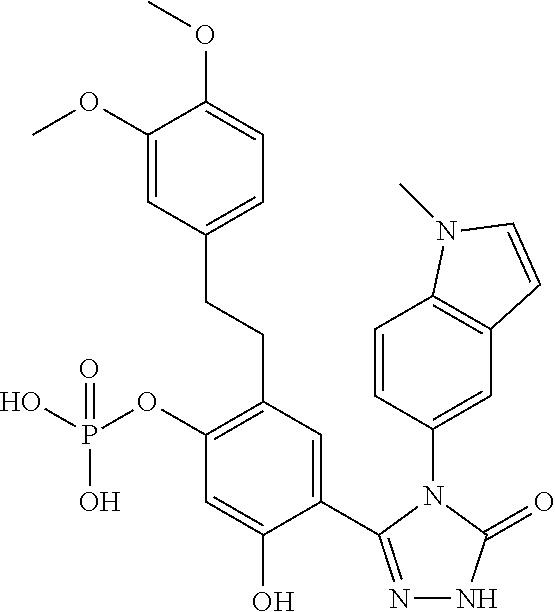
C1(C2=NNC(=O)N2C2=CC3=C(C=C2)N(C)C=C3)=CC(CCC2=CC=C(OC)C(OC)=C2)=C(OP(O)(O)=O)C=C1O
